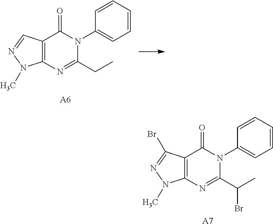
C12=C(C=NN1C)C(=O)N(C1=CC=CC=C1)C(CC)=N2.[A6].C12=C(C(Br)=NN1C)C(=O)N(C1=CC=CC=C1)C(C(C)Br)=N2.[A7]
